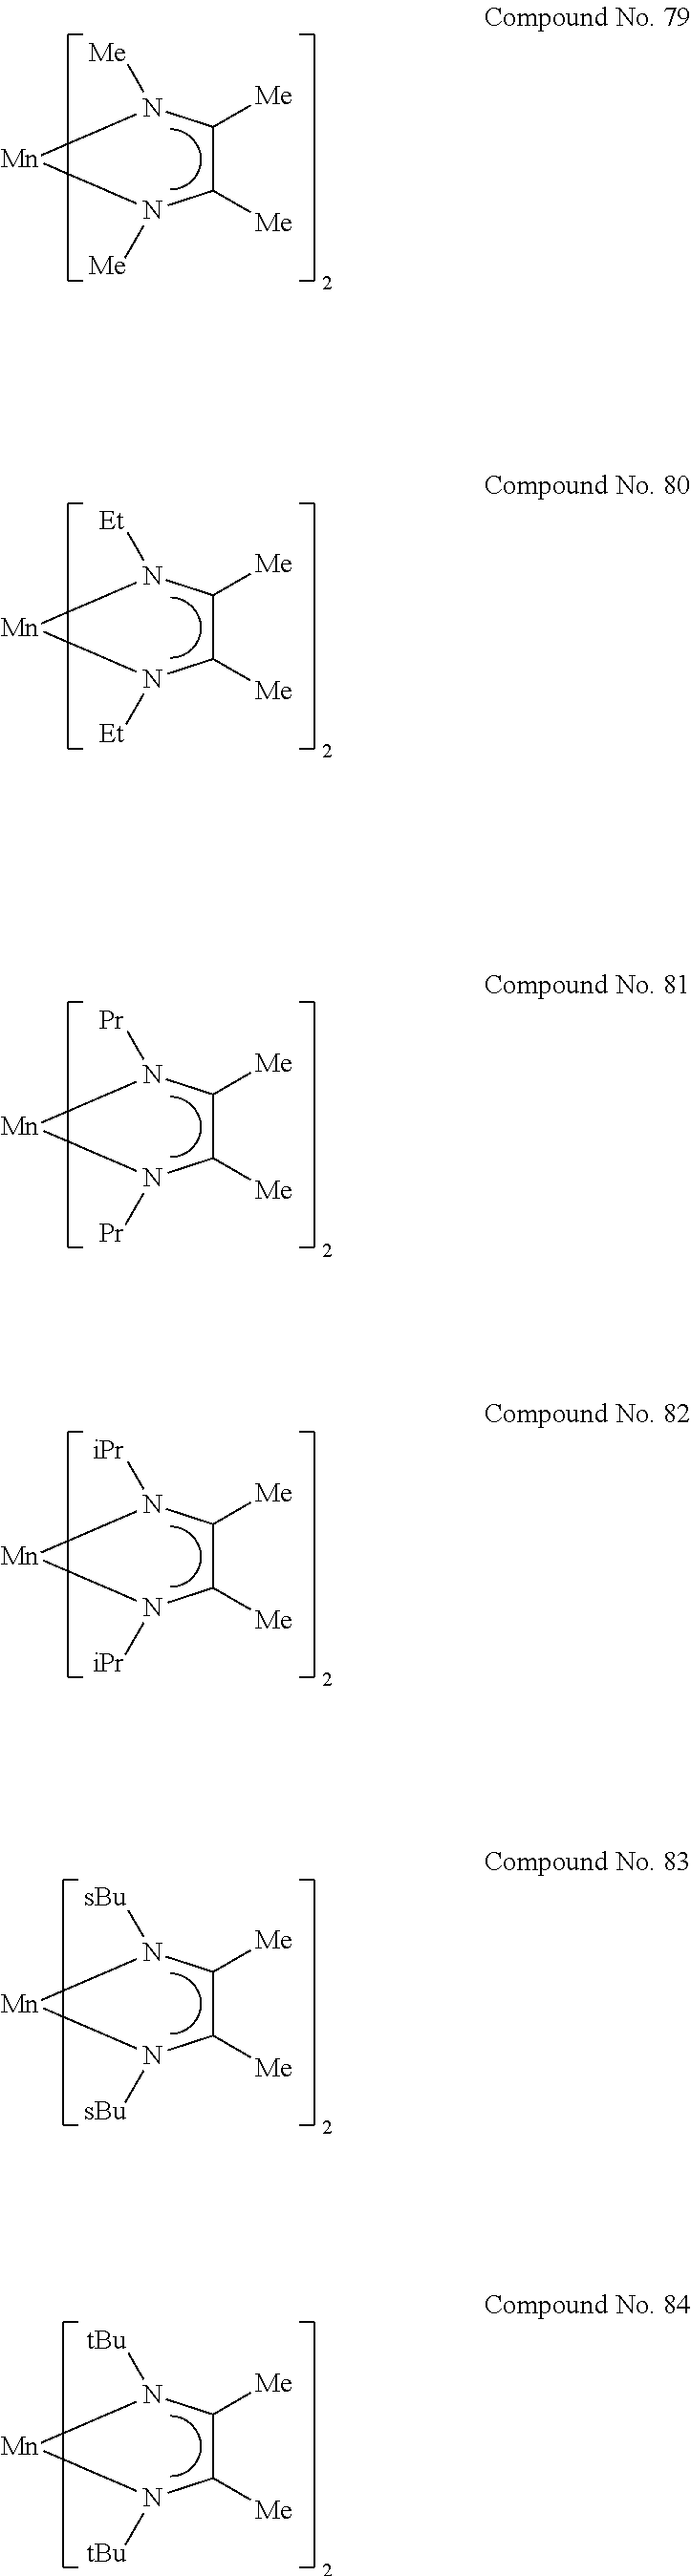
C1([Me])C([Me])N([Me])[Mn]N1[Me].C1([Me])C([Me])N([Et])[Mn]N1[Et].C1([Me])C([Me])N([Pr])[Mn]N1[Pr].C1([Me])C([Me])N([iPr])[Mn]N1[iPr].C1([Me])C([Me])N([sBu])[Mn]N1[sBu].C1([Me])C([Me])N([tBu])[Mn]N1[tBu]
